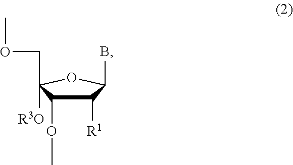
C1([R1])C(OC)C(COC)([R3O])OC1B
